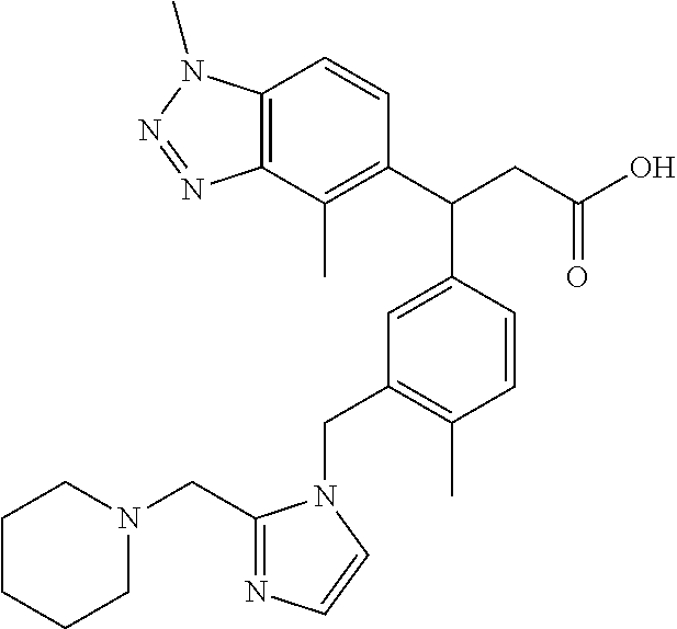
CC1=C(C(CC(O)=O)C2=CC(CN3C(CN4CCCCC4)=NC=C3)=C(C)C=C2)C=CC2=C1N=NN2C
